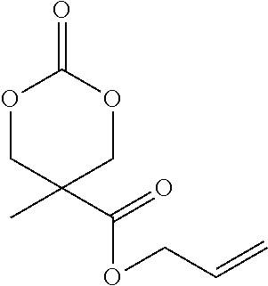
O1CC(C)(C(=O)OCC=C)COC1=O
